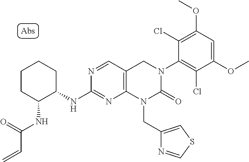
C1(NC2C(NC(=O)C=C)CCCC2)=NC2=C(C=N1)CN(C1=C(Cl)C(OC)=CC(OC)=C1Cl)C(=O)N2CC1=CSC=N1
